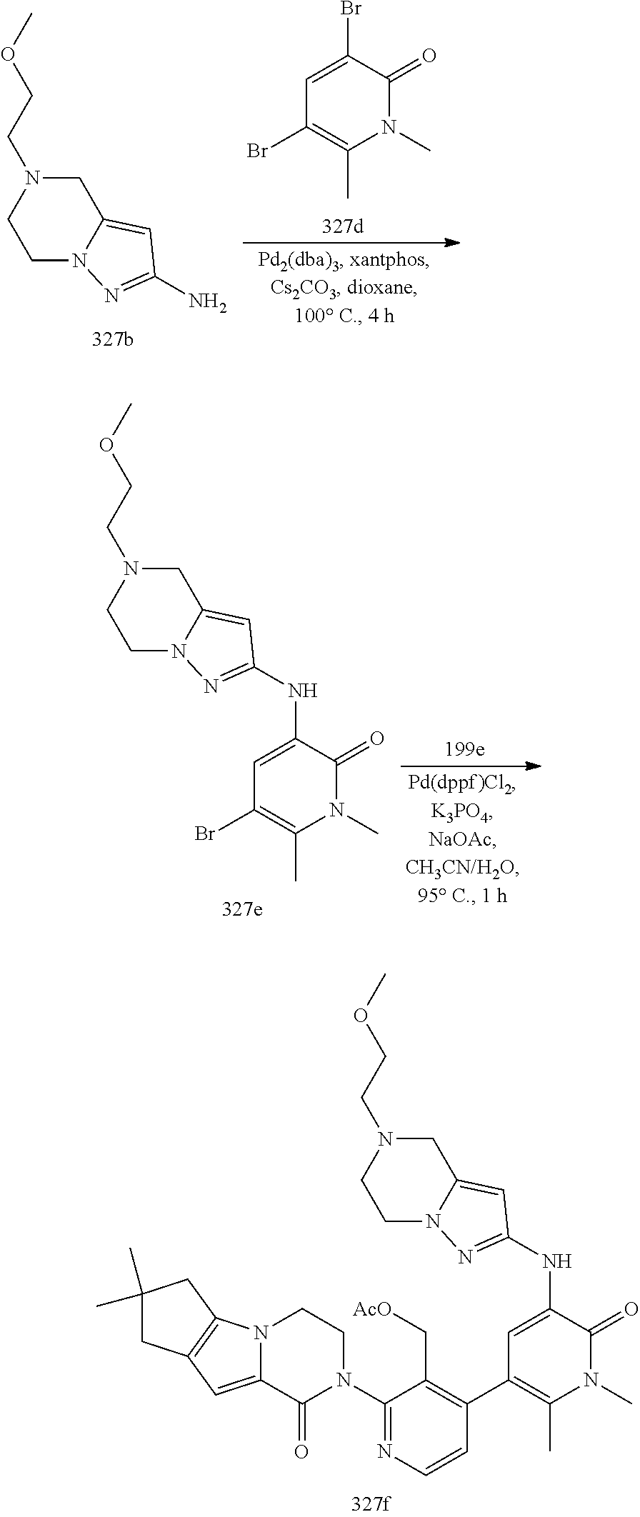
C1=C(NC2=NN3CCN(CCOC)CC3=C2)C(=O)N(C)C(C)=C1C1=C(C[AcO])C(N2CCN3C(=CC4=C3CC(C)(C)C4)C2=O)=NC=C1.C1=C(NC2=NN3CCN(CCOC)CC3=C2)C(=O)N(C)C(C)=C1Br.NC1=NN2CCN(CCOC)CC2=C1.C1(Br)=CC(Br)=C(C)N(C)C1=O
